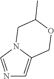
N1=CN2C(=C1)COC(C)C2
